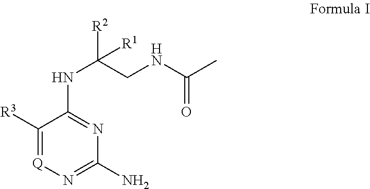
C1([R3])=[Q]N=C(N)N=C1NC(CNC(C)=O)([R2])[R1]
